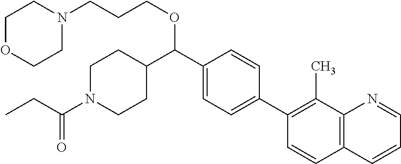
C1N(C(CC)=O)CCC(C(C2=CC=C(C3=C(C)C4=C(C=C3)C=CC=N4)C=C2)OCCCN2CCOCC2)C1
